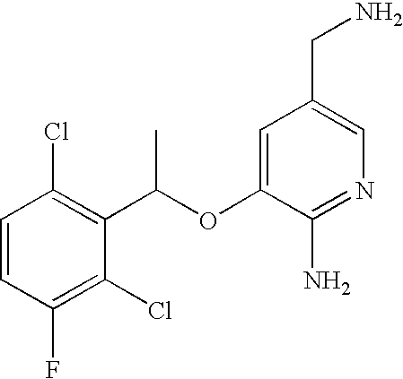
C1=CC(Cl)=C(C(OC2=CC(CN)=CN=C2N)C)C(Cl)=C1F
